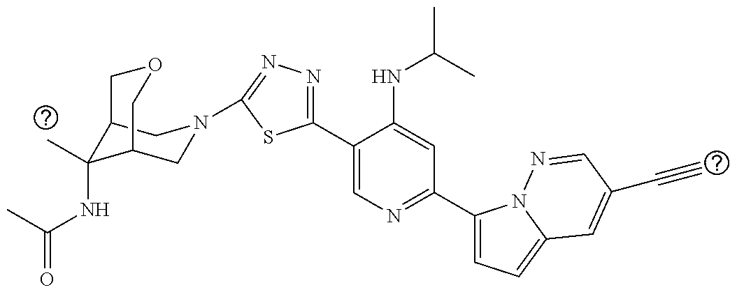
C1(C2=CN=C(C3=CC=C4N3N=CC(C#C)=C4)C=C2NC(C)C)=NN=C(N2CC3C(C)(NC(C)=O)C(C2)COC3)S1
